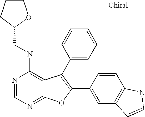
N1=CN=C2C(=C1NCC1OCCC1)C(C1=CC=CC=C1)=C(C1=CC3=C(C=C1)NC=C3)O2
